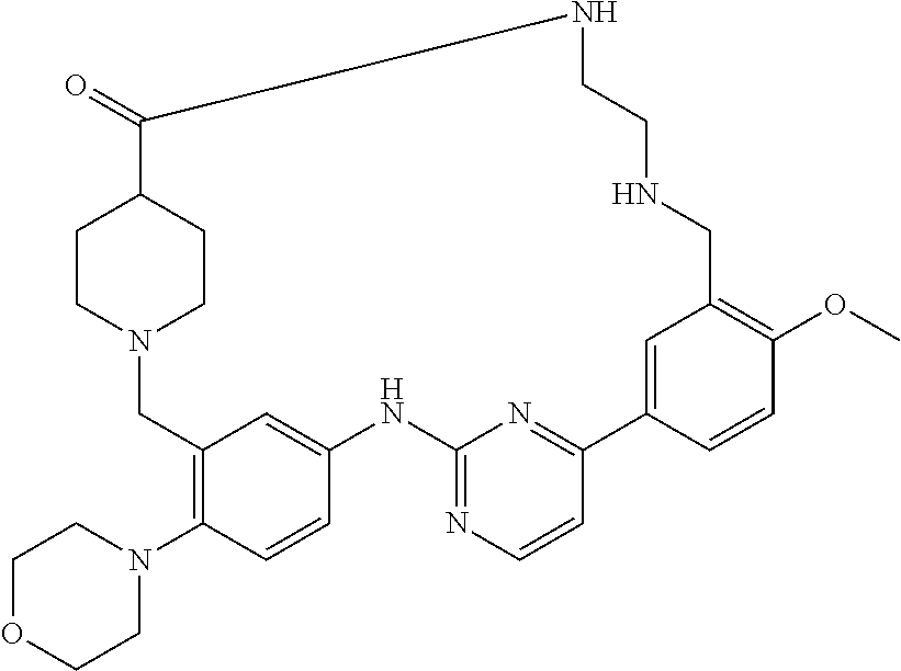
N12CC3=C(N4CCOCC4)C=CC(=C3)NC3=NC=CC(=N3)C3=CC(=C(OC)C=C3)CNCCNC(=O)C(CC1)CC2
